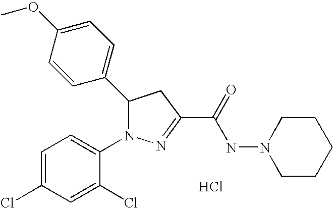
C1(C2N(C3=CC=C(Cl)C=C3Cl)N=C(C(=O)NN3CCCCC3)C2)=CC=C(OC)C=C1.Cl
